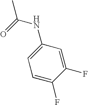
C1(F)=CC(NC(C)=O)=CC=C1F
